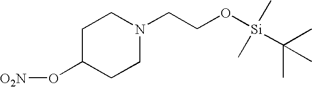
[O2N]OC1CCN(CCO[Si](C)(C)C(C)(C)C)CC1
